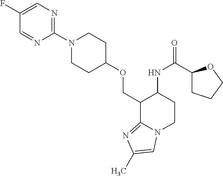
C(C1C2=NC(C)=CN2CCC1NC(C1CCCO1)=O)OC1CCN(C2=NC=C(F)C=N2)CC1
